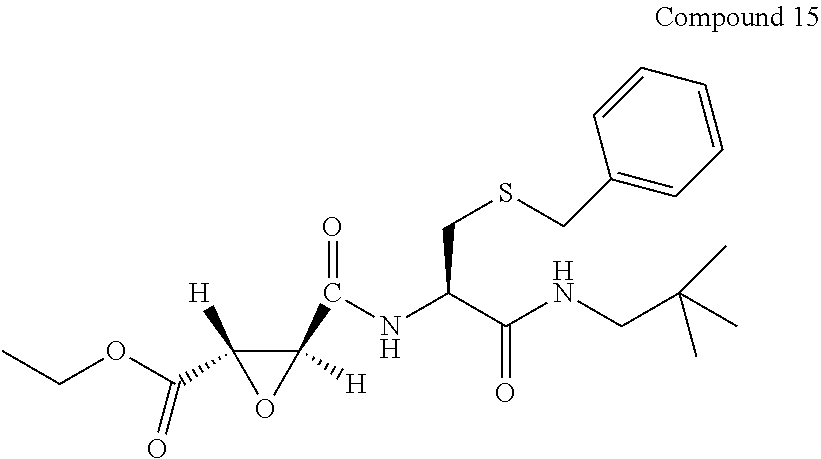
C1(C(NC(C(=O)NCC(C)(C)C)CSCC2=CC=CC=C2)=O)([H])C(C(OCC)=O)([H])O1
